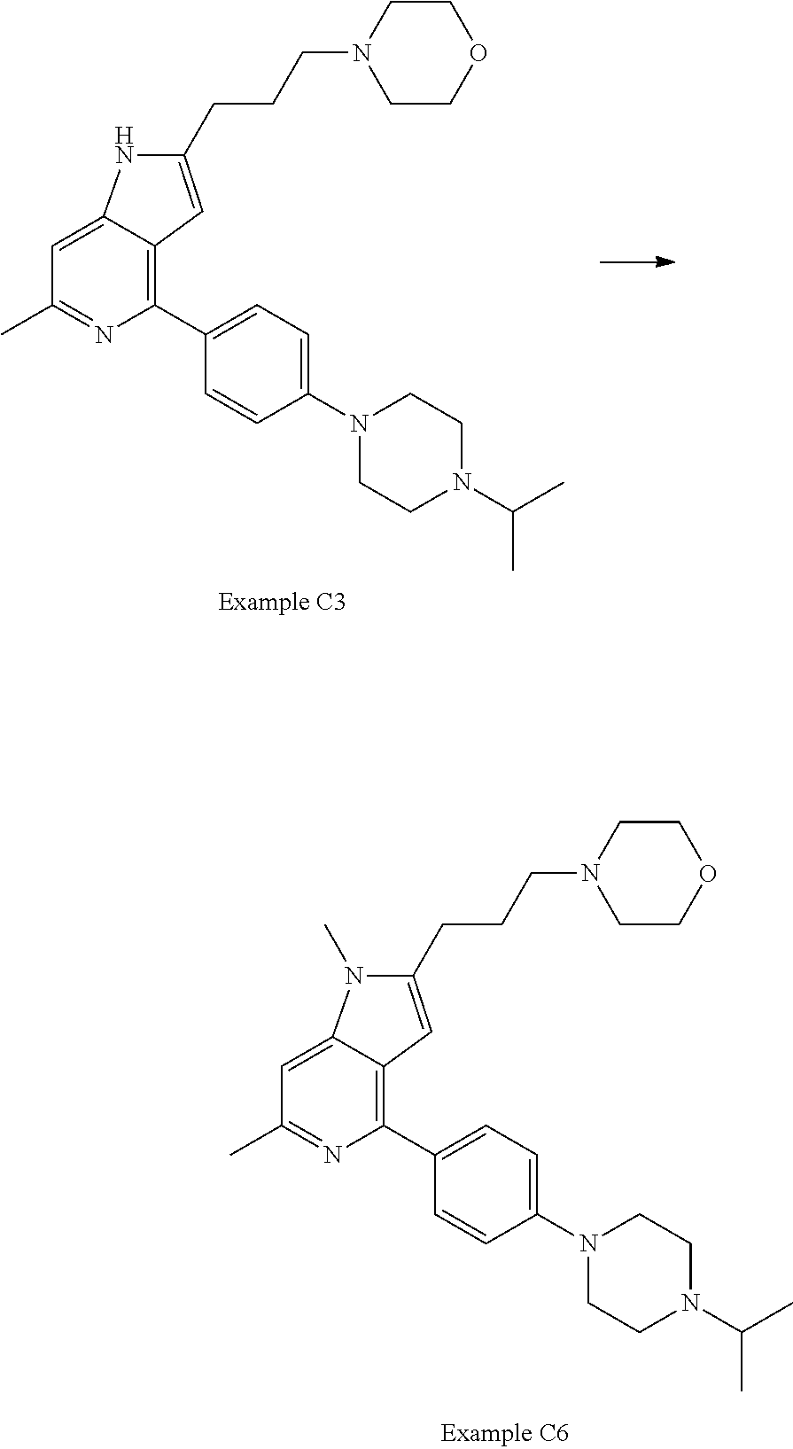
C1(CCCN2CCOCC2)=CC2=C(C3=CC=C(N4CCN(C(C)C)CC4)C=C3)N=C(C)C=C2N1.C1(CCCN2CCOCC2)=CC2=C(C3=CC=C(N4CCN(C(C)C)CC4)C=C3)N=C(C)C=C2N1C
